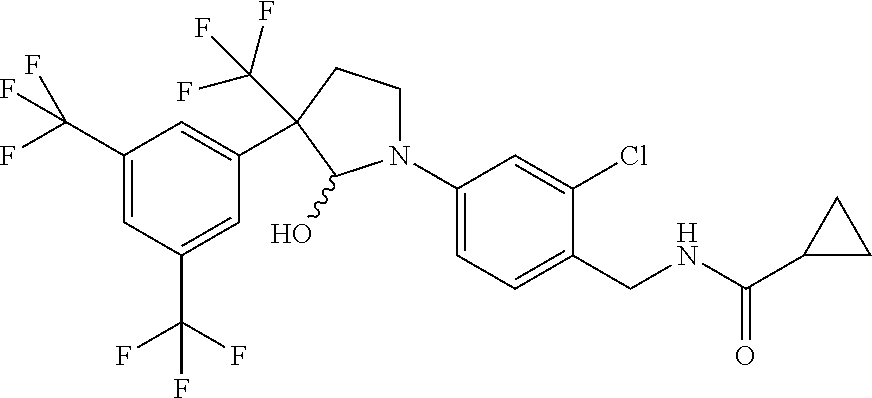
N1(C2=CC=C(CNC(=O)C3CC3)C(Cl)=C2)CCC(C2=CC(C(F)(F)F)=CC(C(F)(F)F)=C2)(C(F)(F)F)C1O
